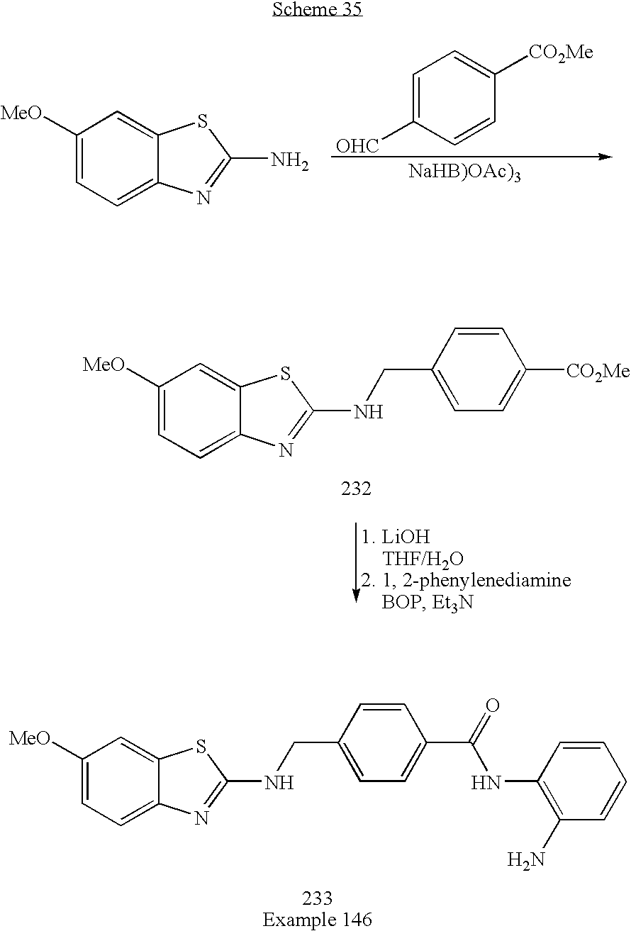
C1([MeO])=CC=C2C(=C1)SC(N)=N2.C1=C([OHC])C=CC([CO2Me])=C1.C1([MeO])=CC=C2C(=C1)SC(NCC1=CC=C([CO2Me])C=C1)=N2.C1([MeO])=CC=C2C(=C1)SC(NCC1=CC=C(C(NC3=C(N)C=CC=C3)=O)C=C1)=N2
